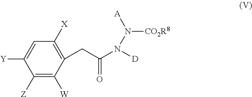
C(C1=C([X])C=C([Y])C([Z])=C1[W])C(N([D])N([A])[CO2R8])=O
